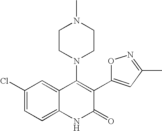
C1(Cl)=CC=C2C(=C1)C(N1CCN(C)CC1)=C(C1=CC(C)=NO1)C(=O)N2
